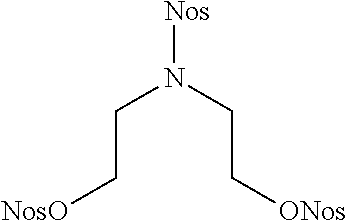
[Nos]N(CC[ONos])CC[NosO]
